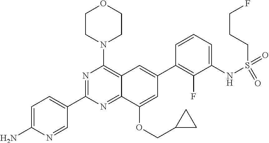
C1=C(N)N=CC(C2=NC(N3CCOCC3)=C3C(=N2)C(OCC2CC2)=CC(C2=C(F)C(NS(=O)(=O)CCCF)=CC=C2)=C3)=C1
